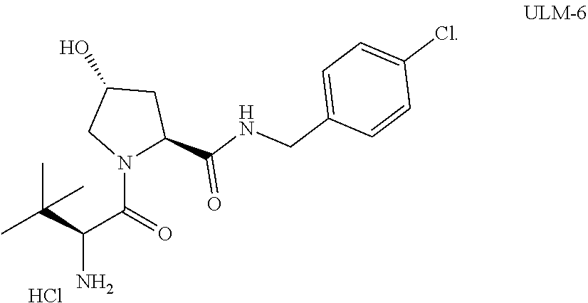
CC(C(C(=O)N1C(C(NCC2=CC=C(Cl)C=C2)=O)CC(O)C1)N)(C)C.Cl
